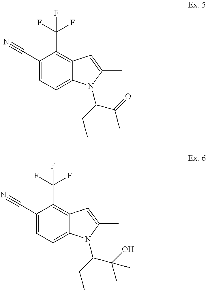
C1(C#N)=CC=C2C(=C1C(F)(F)F)C=C(C)N2C(CC)C(=O)C.C1(C#N)=CC=C2C(=C1C(F)(F)F)C=C(C)N2C(CC)C(O)(C)C
